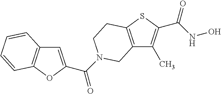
C12=C(SC(C(NO)=O)=C1C)CCN(C(=O)C1=CC3=C(O1)C=CC=C3)C2
